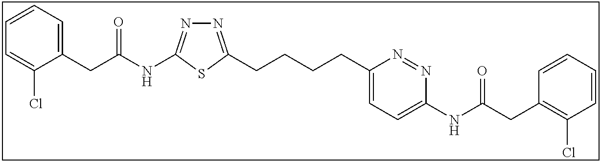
C1=CC=C(CC(NC2=NN=C(CCCCC3=CC=C(NC(CC4=C(Cl)C=CC=C4)=O)N=N3)S2)=O)C(Cl)=C1
